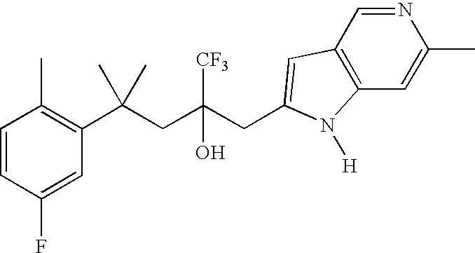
C1=CC(F)=CC(C(CC(CC2=CC3=C(C=C(C)N=C3)N2[H])([CF3])O)(C)C)=C1C
